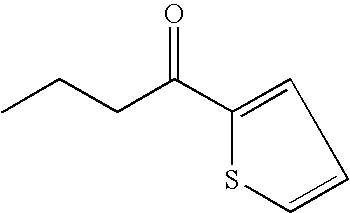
C1=C(C(CCC)=O)SC=C1
